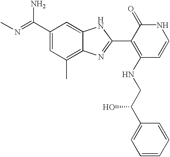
C1(C(=NC)N)=CC(C)=C2C(=C1)NC(C1=C(NCC(C3=CC=CC=C3)O)C=CNC1=O)=N2
